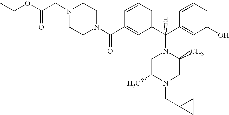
N1(C(C2=CC(C(C3=CC(O)=CC=C3)(N3CC(C)N(CC4CC4)CC3C)[H])=CC=C2)=O)CCN(CC(OCC)=O)CC1
